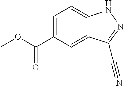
C1=C(C(OC)=O)C=C2C(=C1)NN=C2C#N
